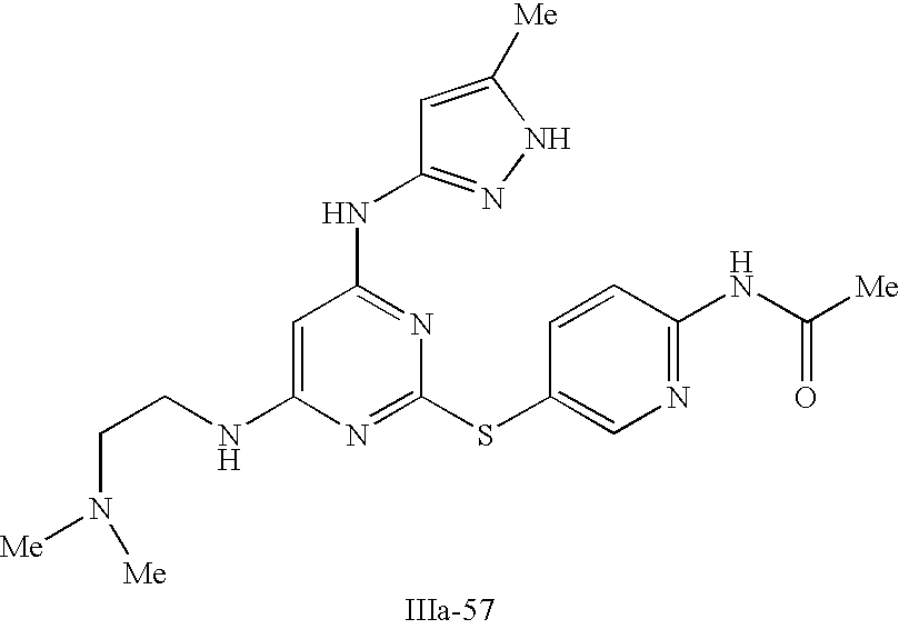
C1=C(NCCN([Me])[Me])N=C(SC2=CN=C(NC([Me])=O)C=C2)N=C1NC1=NNC([Me])=C1
